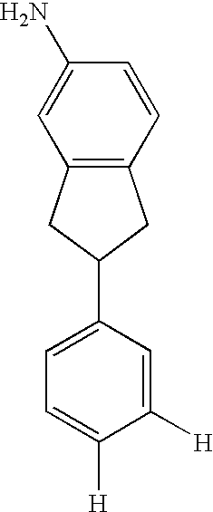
C12=C(C=CC(N)=C1)CC(C1=CC=C([H])C([H])=C1)C2
